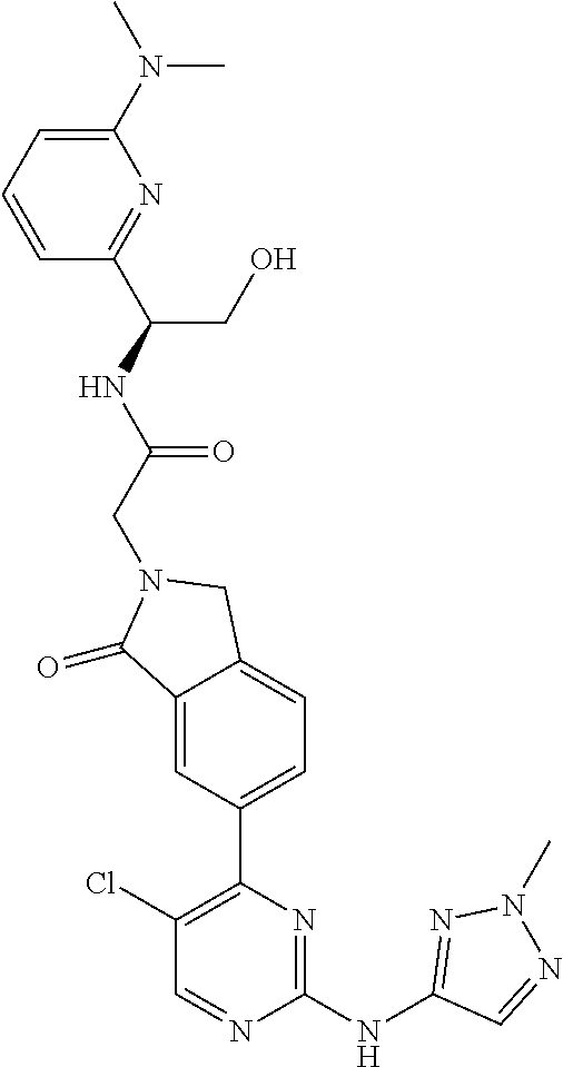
C1(=O)C2=CC(C3=C(Cl)C=NC(NC4=NN(C)N=C4)=N3)=CC=C2CN1CC(NC(C1=NC(N(C)C)=CC=C1)CO)=O
